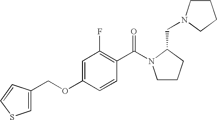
C1CCC(CN2CCCC2)N1C(C1=C(F)C=C(OCC2=CSC=C2)C=C1)=O
